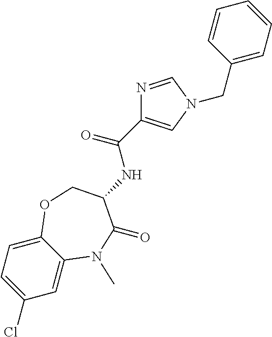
C1(Cl)=CC=C2C(=C1)N(C)C(=O)C(NC(=O)C1=CN(CC3=CC=CC=C3)C=N1)CO2
